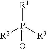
P([R1])([R3])([R2])=O
